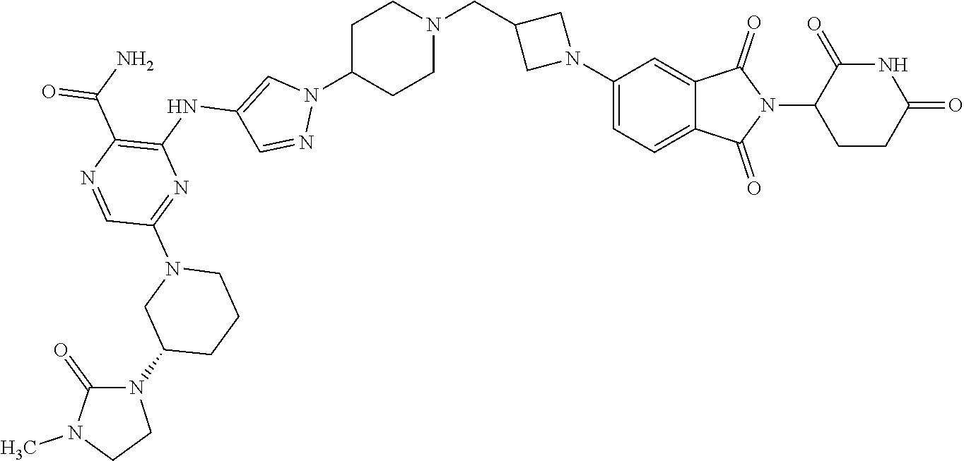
N1(C2=CC=C3C(=C2)C(=O)N(C2CCC(=O)NC2=O)C3=O)CC(CN2CCC(N3C=C(NC4=C(C(N)=O)N=CC(N5CC(N6C(=O)N(C)CC6)CCC5)=N4)C=N3)CC2)C1
